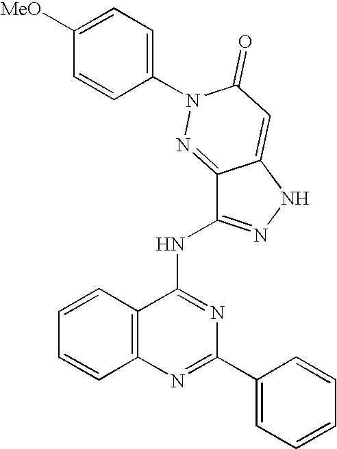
C12=C(N=C(C3=CC=CC=C3)N=C1NC1=NNC3=CC(=O)N(C4=CC=C([MeO])C=C4)N=C13)C=CC=C2
